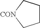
C1CC[CON]C1
